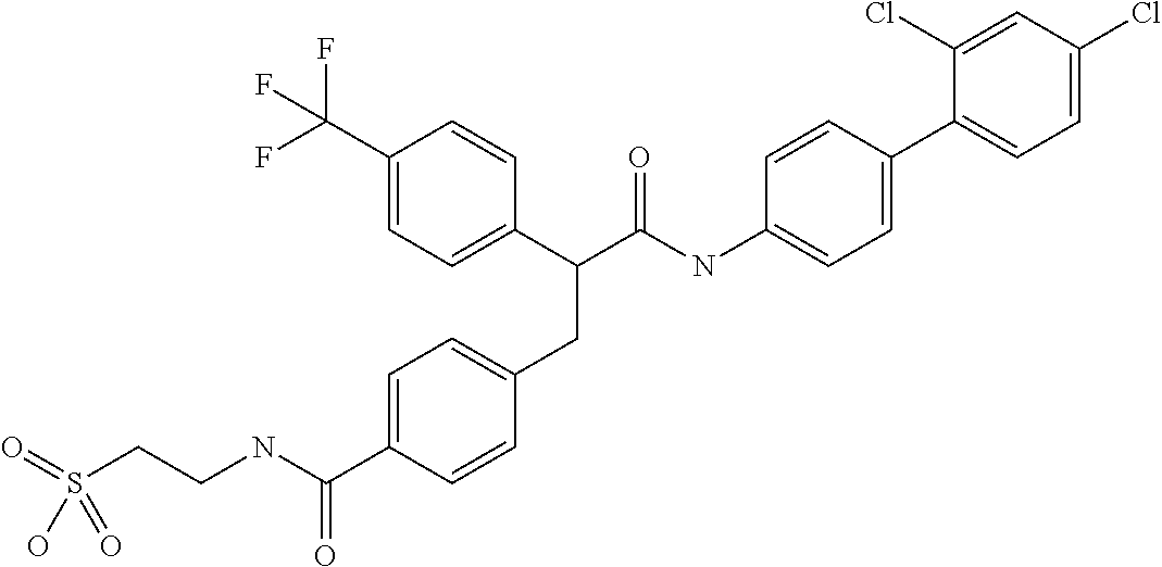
C1=C(C(NCCS(=O)(=O)O)=O)C=CC(CC(C2=CC=C(C(F)(F)F)C=C2)C(NC2=CC=C(C3=CC=C(Cl)C=C3Cl)C=C2)=O)=C1
